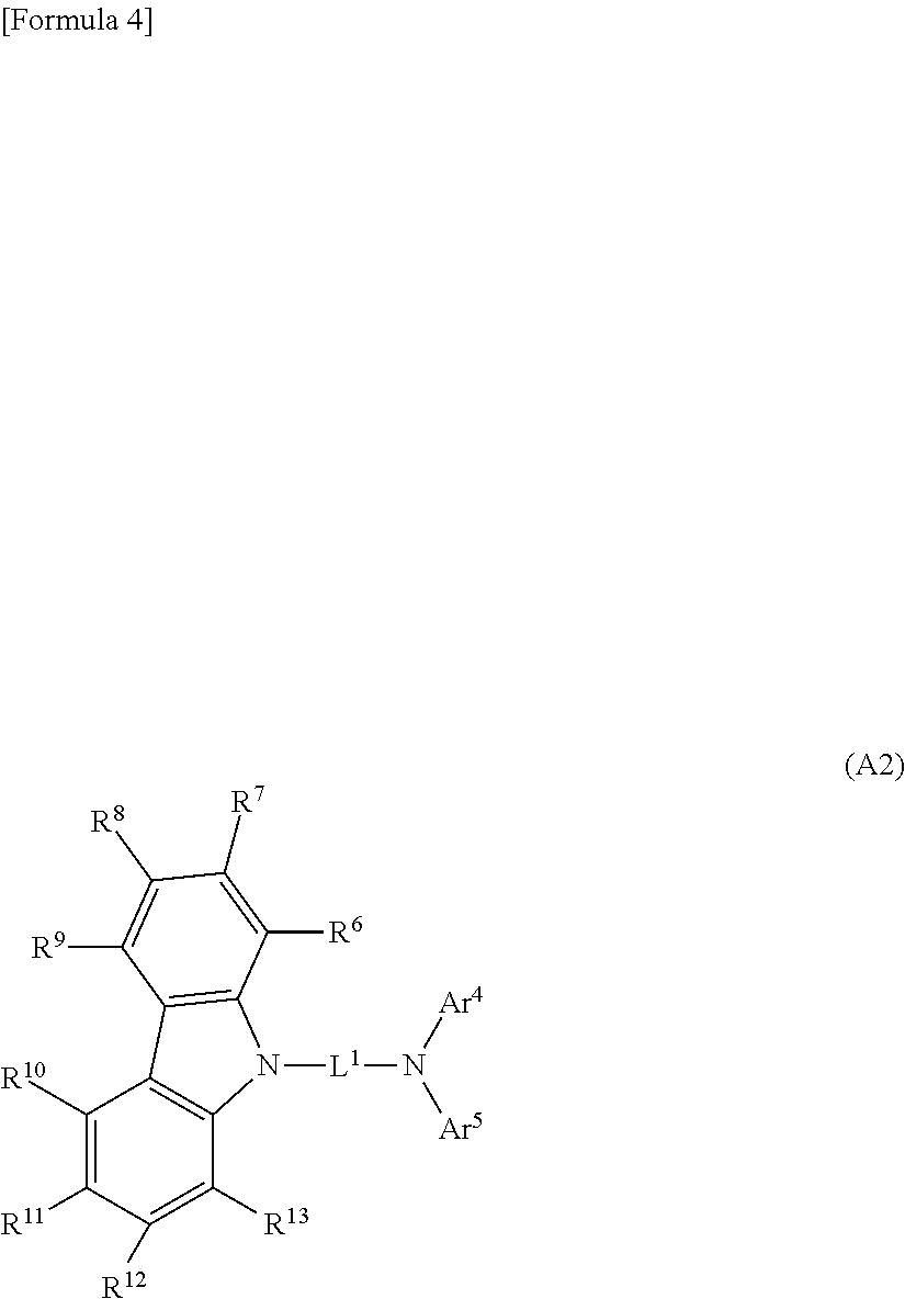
C1([R10])=C([R11])C([R12])=C([R13])C2=C1C1=C(N2[L1]N([Ar4])[Ar5])C([R6])=C([R7])C([R8])=C1[R9]
